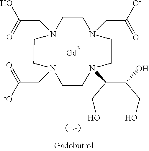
[Gd].N1(C(C(CO)O)CO)CCN(CC([O-])=O)CCN(CC(O)=O)CCN(CC([-O])=O)CC1
